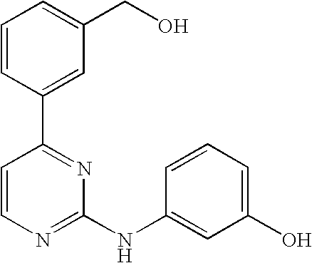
C1=CC(C2=NC(NC3=CC(O)=CC=C3)=NC=C2)=CC(CO)=C1
